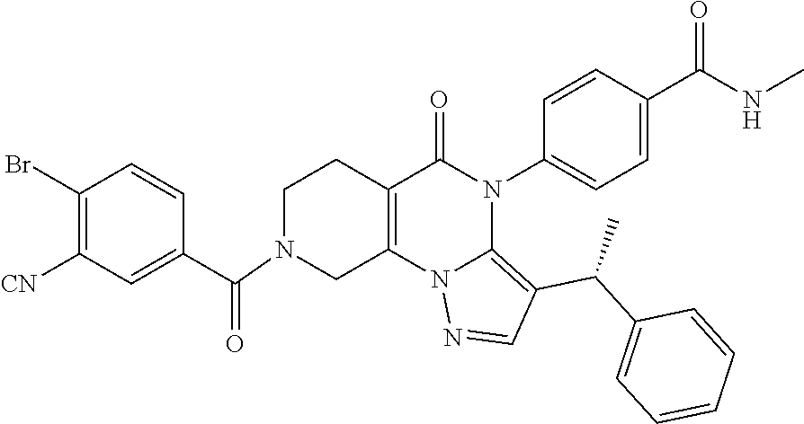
C1(Br)=C([CN])C=C(C(=O)N2CC3=C(CC2)C(=O)N(C2=CC=C(C(NC)=O)C=C2)C2=C(C(C4=CC=CC=C4)C)C=NN32)C=C1
